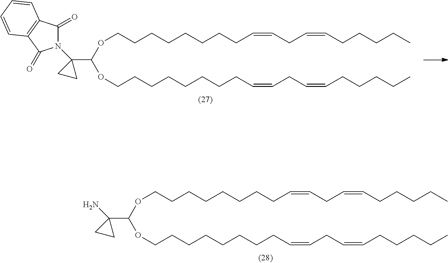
N1(C2(C(OCCCCCCCCC=CCC=CCCCCC)OCCCCCCCCC=CCC=CCCCCC)CC2)C(=O)C2=C(C1=O)C=CC=C2.NC1(C(OCCCCCCCCC=CCC=CCCCCC)OCCCCCCCCC=CCC=CCCCCC)CC1
